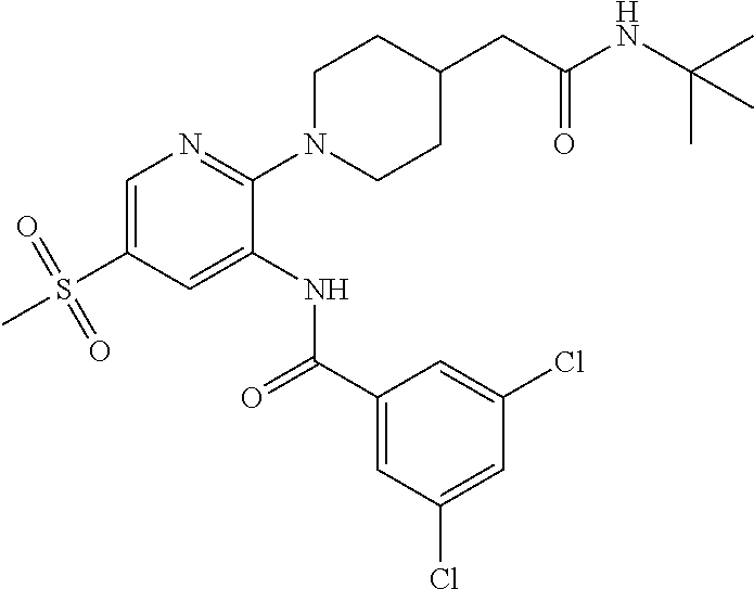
C1=C(S(=O)(=O)C)C=C(NC(C2=CC(Cl)=CC(Cl)=C2)=O)C(N2CCC(CC(NC(C)(C)C)=O)CC2)=N1
